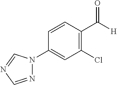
N1(C2=CC(Cl)=C(C([H])=O)C=C2)N=CN=C1
